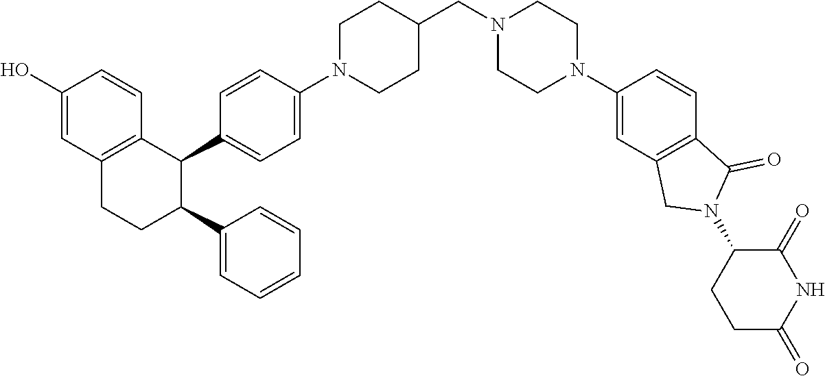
C1CN(CC2CCN(C3=CC=C(C4C5=C(C=C(O)C=C5)CCC4C4=CC=CC=C4)C=C3)CC2)CCN1C1=CC2=C(C=C1)C(=O)N(C1CCC(=O)NC1=O)C2
